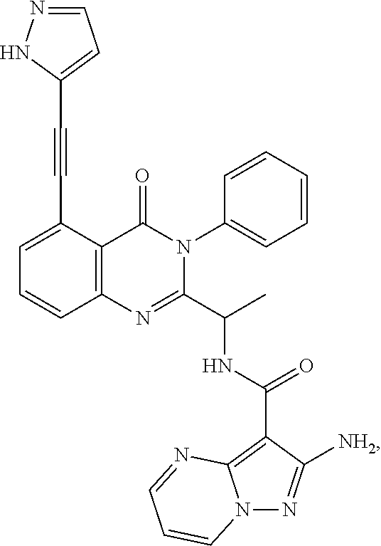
C1=C(C#CC2=CC=NN2)C2=C(C=C1)N=C(C(C)NC(=O)C1=C3N(N=C1[NH2])C=CC=N3)N(C1=CC=CC=C1)C2=O
